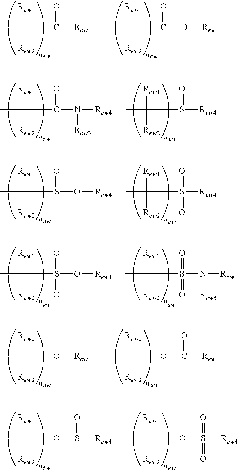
CC([Rew1])([Rew2])C([Rew4])=O.CC([Rew1])([Rew2])C(O[Rew4])=O.CC([Rew1])([Rew2])S([Rew4])=O.CC([Rew1])([Rew2])C(N([Rew4])[Rew3])=O.CC([Rew1])([Rew2])S([Rew4])(=O)=O.CC([Rew1])([Rew2])S(O[Rew4])=O.CC([Rew1])([Rew2])S(O[Rew4])(=O)=O.CC([Rew1])([Rew2])S(N([Rew4])[Rew3])(=O)=O.CC([Rew1])([Rew2])O[Rew4].CC([Rew1])([Rew2])OC([Rew4])=O.CC([Rew1])([Rew2])OS([Rew4])=O.CC([Rew1])([Rew2])OS([Rew4])(=O)=O
